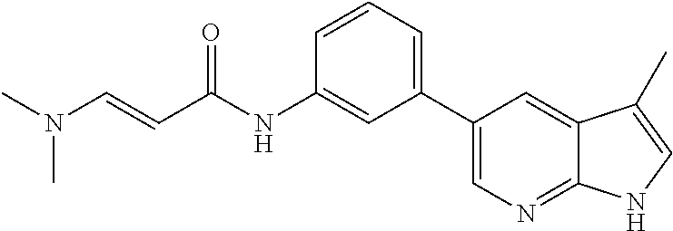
C(=CC(NC1=CC(C2=CN=C3C(=C2)C(C)=CN3)=CC=C1)=O)N(C)C
